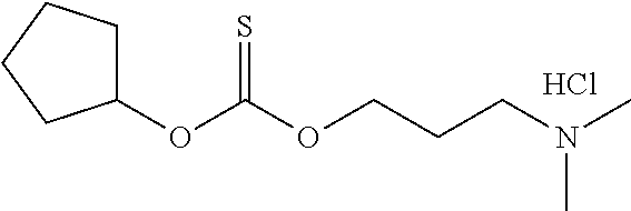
C1(OC(OCCCN(C)C)=S)CCCC1.Cl
